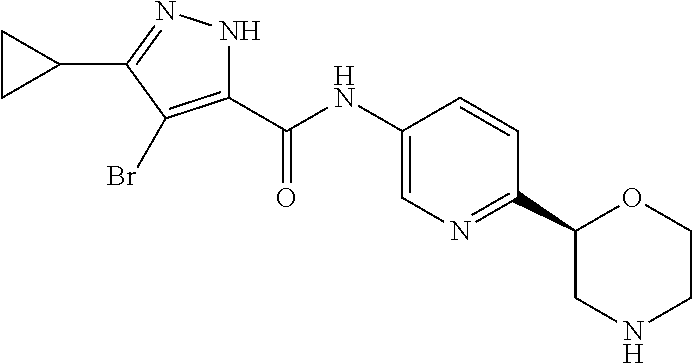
O=C(NC1=CN=C(C2CNCCO2)C=C1)C1=C(Br)C(C2CC2)=NN1
